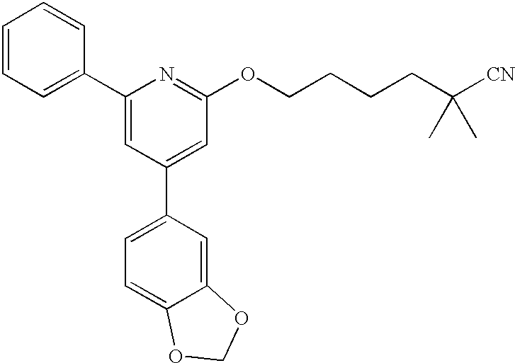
C1=CC=C(C2=CC(C3=CC=C4C(=C3)OCO4)=CC(OCCCCC([CN])(C)C)=N2)C=C1
